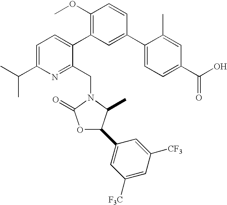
C1=C(C(C)C)N=C(CN2C(=O)OC(C3=CC([F3C])=CC([CF3])=C3)C2C)C(C2=C(OC)C=CC(C3=CC=C(C(O)=O)C=C3C)=C2)=C1
